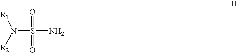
N(S(N)(=O)=O)([R2])[R1]
